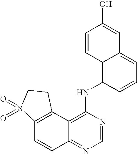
C12=C(C3=C(NC4=C5C(=CC=C4)C=C(O)C=C5)N=CN=C3C=C1)CCS2(=O)=O
